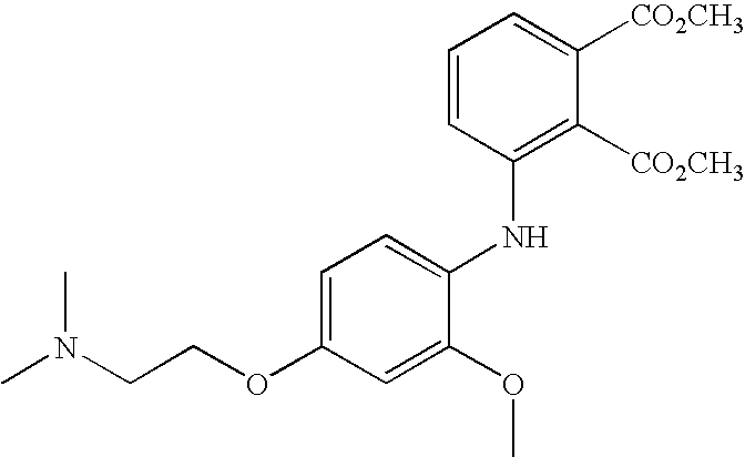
C1=CC(NC2=CC=C(OCCN(C)C)C=C2OC)=C([CO2CH3])C([CO2CH3])=C1
